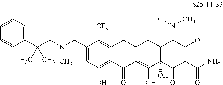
C1=C(CN(CC(C2=CC=CC=C2)(C)C)C)C([CF3])=C2C(=C1O)C(=O)C1=C(O)C3(O)C([H])(CC1([H])C2)C(N(C)C)C(O)=C(C(N)=O)C3=O
